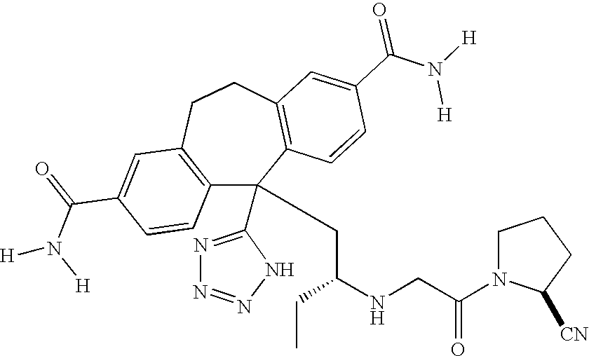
C1(C(=O)N([H])[H])=CC2=C(C=C1)C(C1=NN=NN1)(CC(NCC(N1C([CN])CCC1)=O)CC)C1=C(CC2)C=C(C(N([H])[H])=O)C=C1
